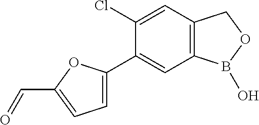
C1=C(C2=CC3=C(C=C2Cl)COB3O)OC(C=O)=C1
